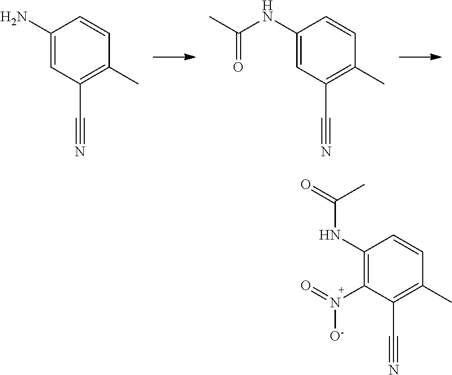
C1(N)=CC(C#N)=C(C)C=C1.C1(NC(C)=O)=CC(C#N)=C(C)C=C1.C1(NC(C)=O)=C(N([O-])=O)C(C#N)=C(C)C=C1
